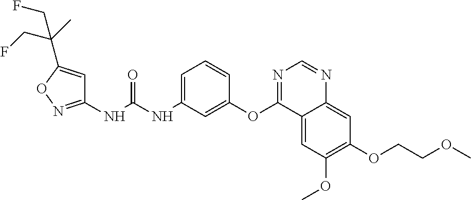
C1(NC(NC2=CC=CC(OC3=NC=NC4=CC(OCCOC)=C(OC)C=C34)=C2)=O)=NOC(C(C)(CF)CF)=C1
